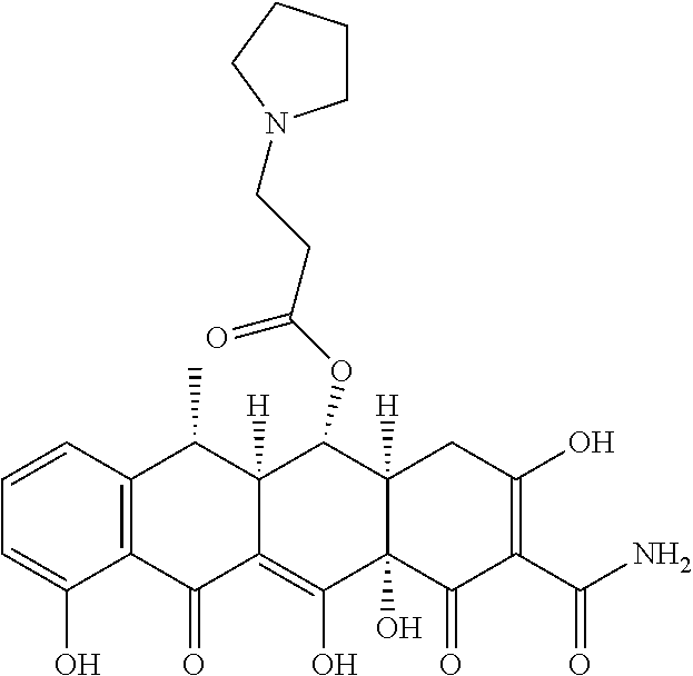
C1=CC2=C(C(O)=C1)C(=O)C1=C(O)C3(O)C([H])(C(OC(CCN4CCCC4)=O)C1([H])C2C)CC(O)=C(C(N)=O)C3=O
